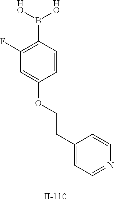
C1(F)=C(B([HO])[HO])C=CC(OCCC2=CC=NC=C2)=C1
